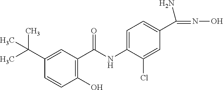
C1=C(C(C)(C)C)C=CC(O)=C1C(NC1=CC=C(C(=NO)N)C=C1Cl)=O
